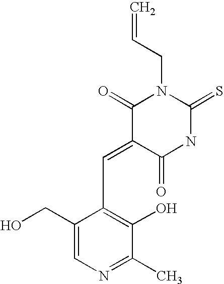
O=C1C(=CC2=C(O)C(C)=NC=C2CO)C(=O)N(CC=C)C(=S)N1
